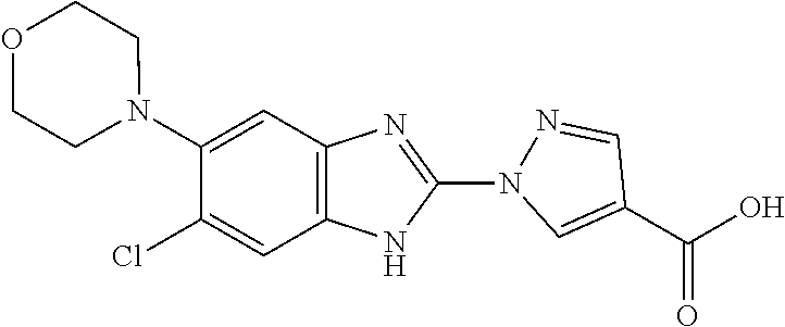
C1(N2CCOCC2)=CC2=C(C=C1Cl)NC(N1N=CC(C(=O)O)=C1)=N2
